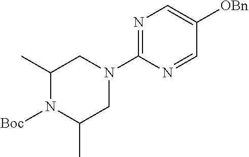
C1(C)N([Boc])C(C)CN(C2=NC=C([OBn])C=N2)C1
